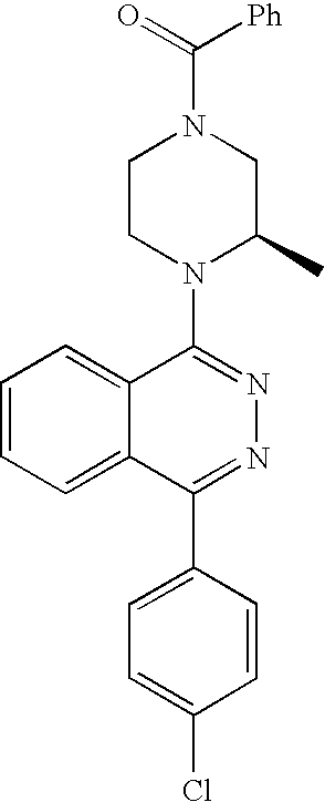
C(=O)(N1CCN(C2=NN=C(C3=CC=C(Cl)C=C3)C3=CC=CC=C23)C(C)C1)[Ph]
